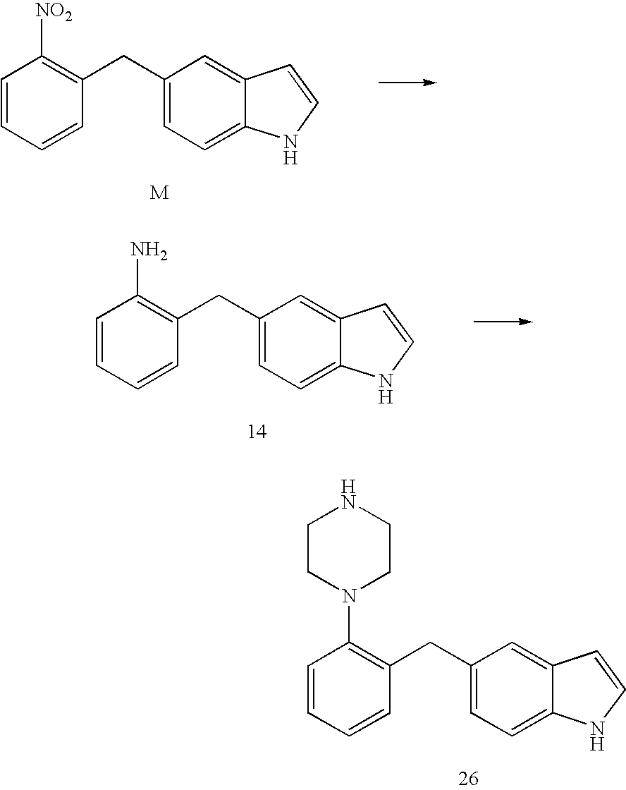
C1(CC2=CC=C3C(=C2)C=CN3)=C([NO2])C=CC=C1.C1(CC2=CC=C3C(=C2)C=CN3)=C(N)C=CC=C1.C1(CC2=CC=C3C(=C2)C=CN3)=C(N2CCNCC2)C=CC=C1
